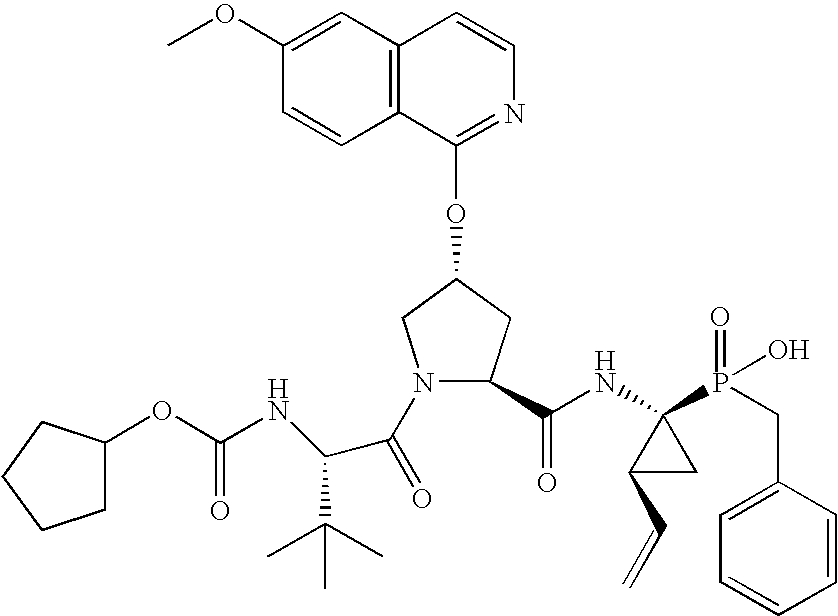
C12=C(C=C(OC)C=C1)C=CN=C2OC1CN(C(=O)C(NC(OC2CCCC2)=O)C(C)(C)C)C(C(NC2(P(CC3=CC=CC=C3)(=O)O)C(C=C)C2)=O)C1
